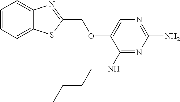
C1(NCCCC)=NC(N)=NC=C1OCC1=NC2=CC=CC=C2S1
